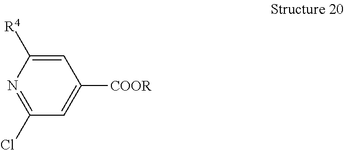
C1=C([R4])N=C(Cl)C=C1[COOR]
